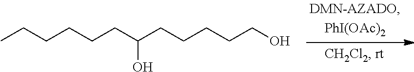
CCCCCCC(CCCCCO)O
